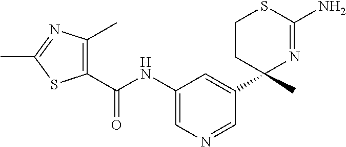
C1(C(NC2=CN=CC(C3(C)N=C(N)SCC3)=C2)=O)=C(C)N=C(C)S1
